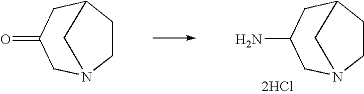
C1CC2CC(=O)CN1C2.C1CC2CC(N)CN1C2.[2HCl]
